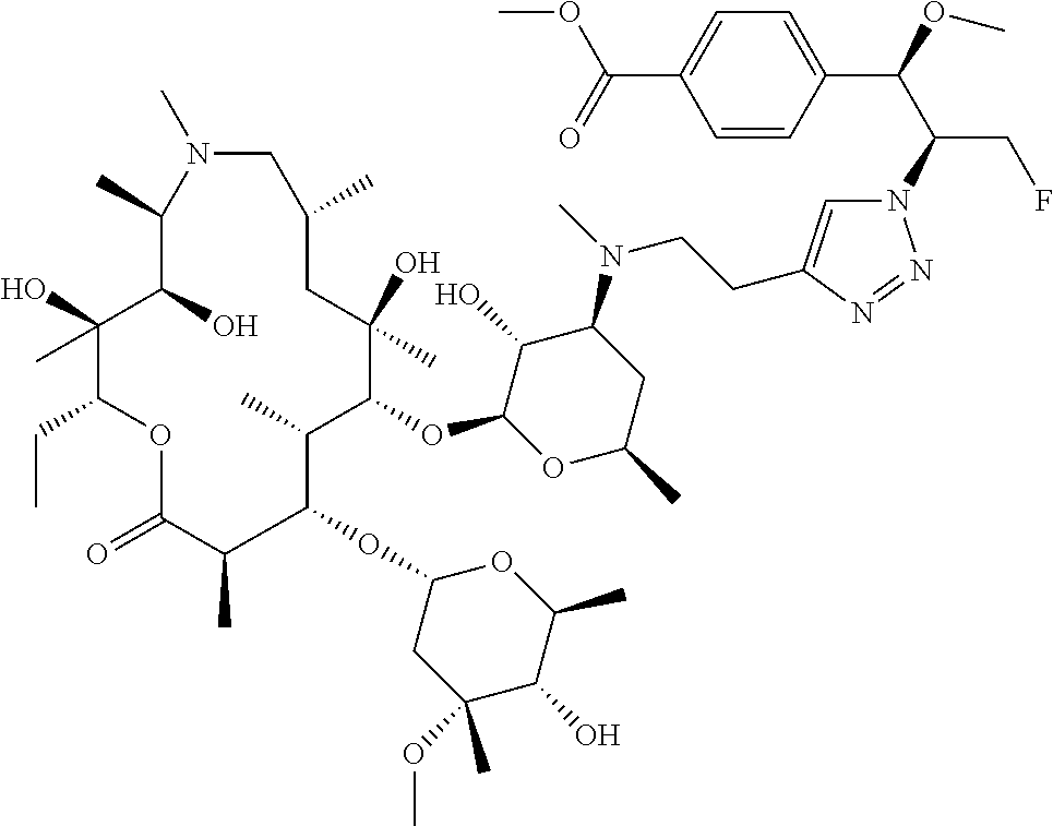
N1=NN(C(C(C2=CC=C(C(=O)OC)C=C2)OC)CF)C=C1CCN(C1C(O)C(OC2C(C)C(OC3CC(OC)(C)C(O)C(C)O3)C(C)C(=O)OC(CC)C(O)(C)C(O)C(C)N(C)CC(C)CC2(O)C)OC(C)C1)C
